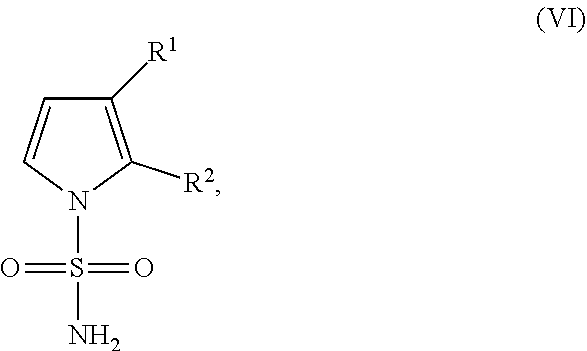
N1(S(=O)(=O)N)C([R2])=C([R1])C=C1
